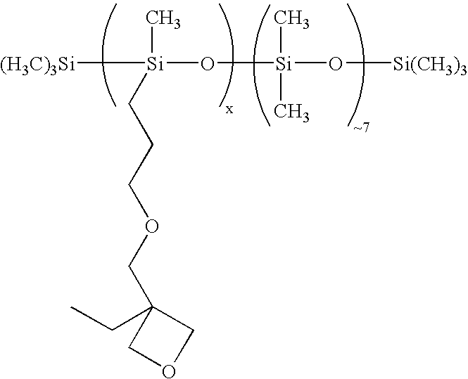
[Si]([(H3C)3Si])(C)(CCCOCC1(CC)COC1)O[Si](C)(C)O[Si(CH3)3]
